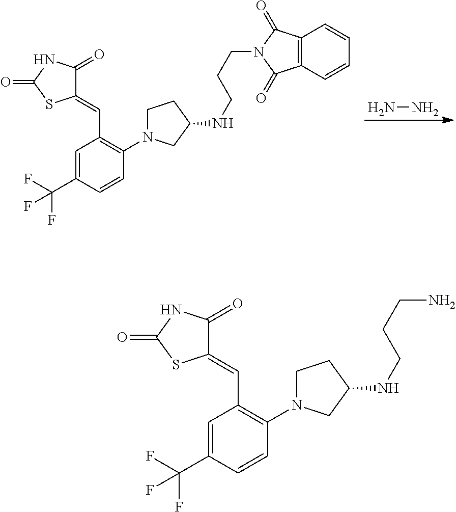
NN.C1(=CC2=C(N3CCC(NCCCN4C(=O)C5=C(C4=O)C=CC=C5)C3)C=CC(C(F)(F)F)=C2)C(=O)NC(=O)S1.C1(=CC2=C(N3CCC(NCCCN)C3)C=CC(C(F)(F)F)=C2)C(=O)NC(=O)S1
